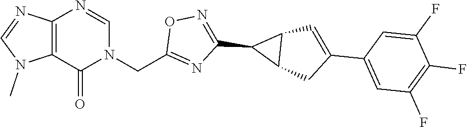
C12=C(N=CN(CC3=NC(C4C5C4C=C(C4=CC(F)=C(F)C(F)=C4)C5)=NO3)C1=O)N=CN2C
